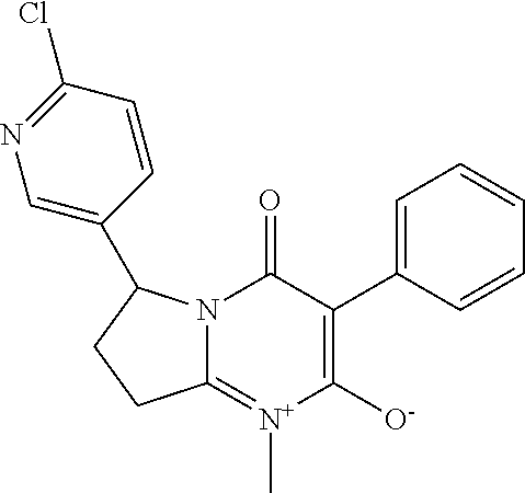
C12=[N+](C)C([O-])=C(C3=CC=CC=C3)C(=O)N1C(C1=CN=C(Cl)C=C1)CC2
